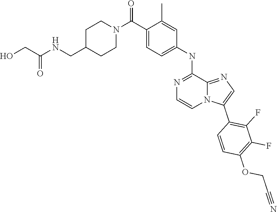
C1(C)=CC(NC2=NC=CN3C2=NC=C3C2=C(F)C(F)=C(OCC#N)C=C2)=CC=C1C(N1CCC(CNC(CO)=O)CC1)=O
